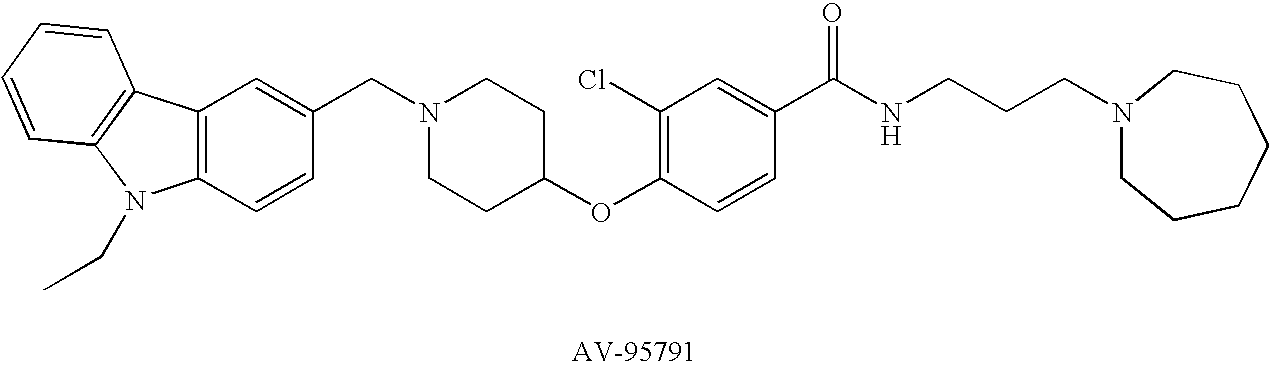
C1(CN2CCC(OC3=C(Cl)C=C(C(=O)NCCCN4CCCCCC4)C=C3)CC2)=CC2=C(C=C1)N(CC)C1=C2C=CC=C1
